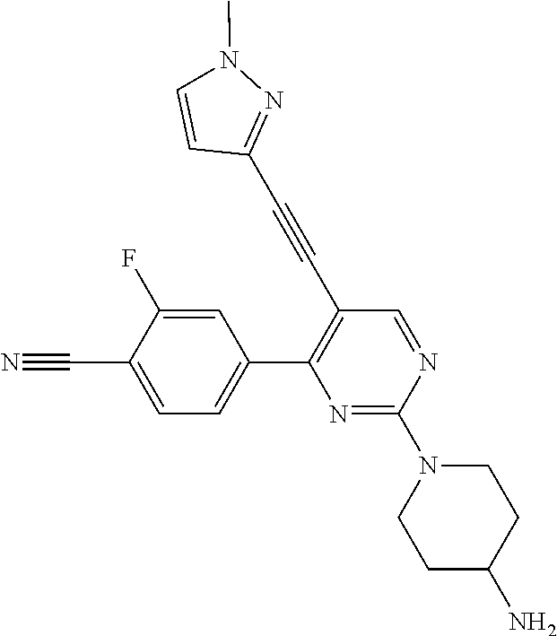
C1(C2=C(C#CC3=NN(C)C=C3)C=NC(N3CCC(N)CC3)=N2)=CC=C(C#N)C(F)=C1
